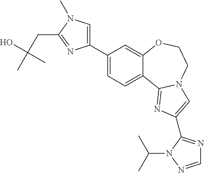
C1(C2=CN(C)C(CC(C)(O)C)=N2)=CC=C2C(=C1)OCCN1C2=NC(C2=NC=NN2C(C)C)=C1
